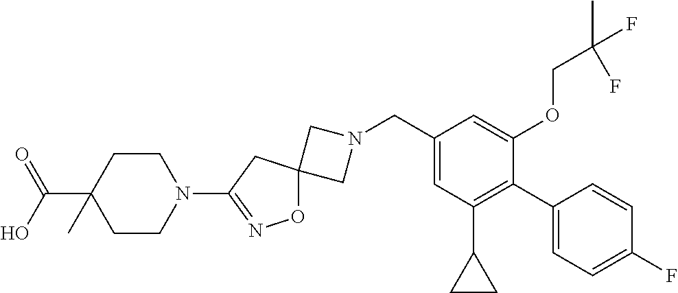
C1N(CC2=CC(C3CC3)=C(C3=CC=C(F)C=C3)C(OCC(C)(F)F)=C2)CC12ON=C(N1CCC(C(=O)O)(C)CC1)C2
